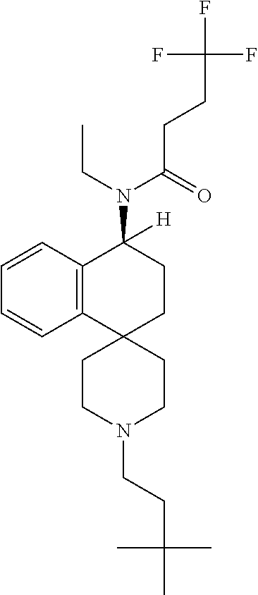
C12=C(C=CC=C1)C(N(C(CCC(F)(F)F)=O)CC)([H])CCC21CCN(CCC(C)(C)C)CC1
